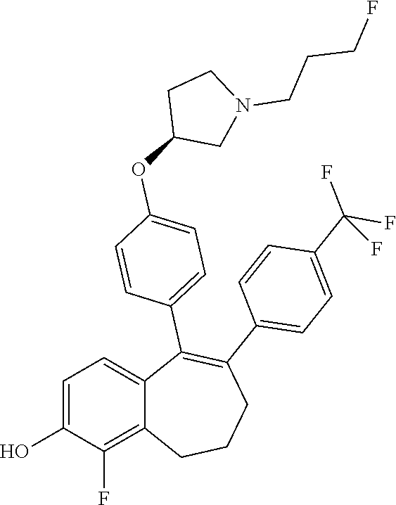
C1=C(O)C(F)=C2C(=C1)C(C1=CC=C(OC3CN(CCCF)CC3)C=C1)=C(C1=CC=C(C(F)(F)F)C=C1)CCC2
